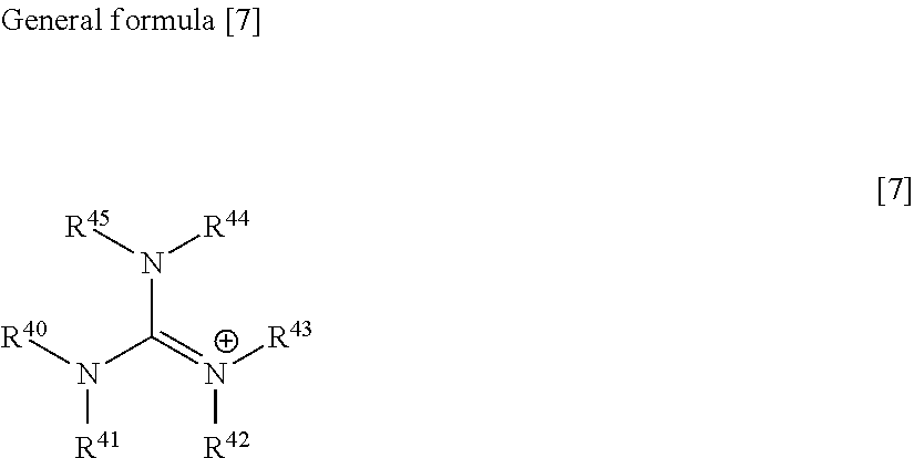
N(C(=[N+]([R43])[R42])N([R40])[R41])([R45])[R44]
